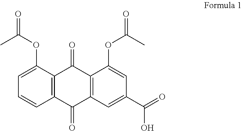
C12=C(C(OC(=O)C)=CC=C1)C(=O)C1=C(C2=O)C=C(C(=O)O)C=C1OC(=O)C
